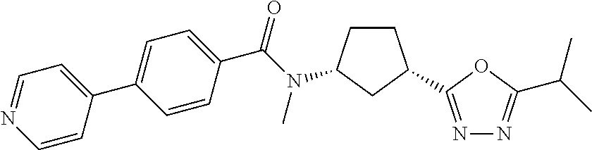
C1(C2=CC=NC=C2)=CC=C(C(=O)N(C)C2CCC(C3=NN=C(C(C)C)O3)C2)C=C1
